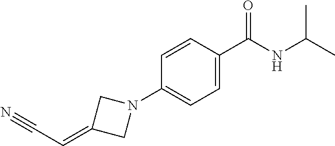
C1=C(C(=O)NC(C)C)C=CC(N2CC(=CC#N)C2)=C1
